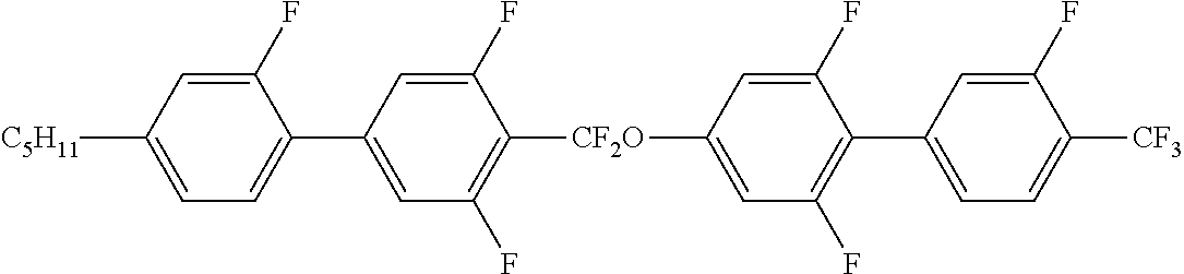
C1(F)=CC(C2=CC=C([C5H11])C=C2F)=CC(F)=C1[CF2O]C1=CC(F)=C(C2=CC=C([CF3])C(F)=C2)C(F)=C1
